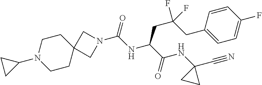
C12(CCN(C3CC3)CC1)CN(C(NC(C(=O)NC1(C#N)CC1)CC(CC1=CC=C(F)C=C1)(F)F)=O)C2
